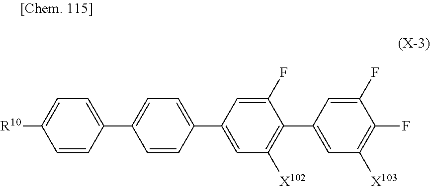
C1(C2=CC([X103])=C(F)C(F)=C2)=C([X102])C=C(C2=CC=C(C3=CC=C([R10])C=C3)C=C2)C=C1F
